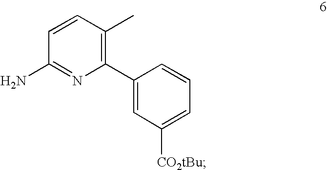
C1(C2=CC([CO2tBu])=CC=C2)=C(C)C=CC(N)=N1
